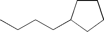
C1CC(CCCC)CC1
